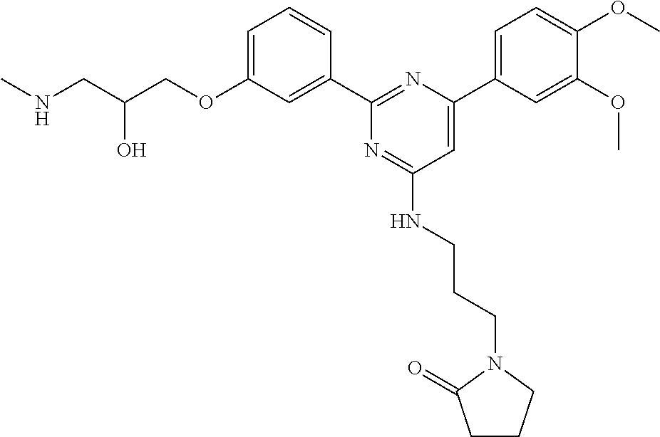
N(CC(COC1=CC=CC(C2=NC(C3=CC=C(OC)C(OC)=C3)=CC(NCCCN3C(=O)CCC3)=N2)=C1)O)C
